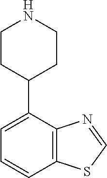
C1=C(C2CCNCC2)C2=C(C=C1)SC=N2
